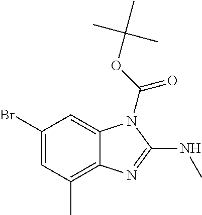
C1(Br)=CC(C)=C2C(=C1)N(C(OC(C)(C)C)=O)C(NC)=N2
